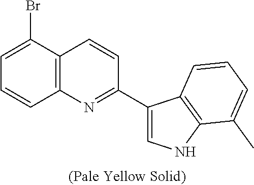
C12=C(C(Br)=CC=C1)C=CC(C1=CNC3=C1C=CC=C3C)=N2
